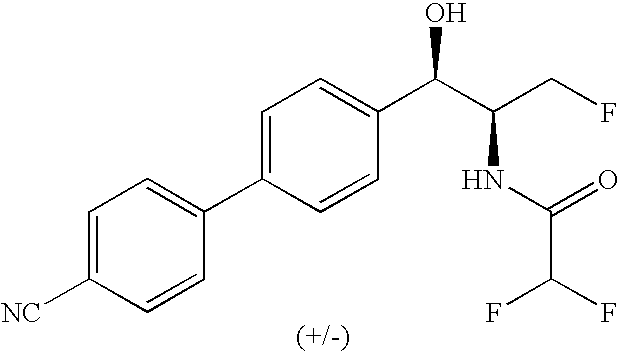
C1=CC([NC])=CC=C1C1=CC=C(C(C(CF)NC(C(F)F)=O)O)C=C1
